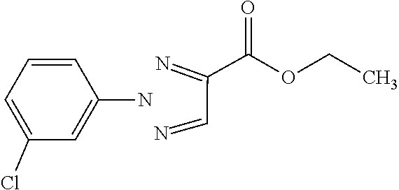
C1=C(Cl)C=C(N)C=C1.CCOC(C(C=N)=N)=O
